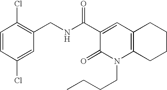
C1(CNC(C2=CC3=C(N(CCCC)C2=O)CCCC3)=O)=C(Cl)C=CC(Cl)=C1
